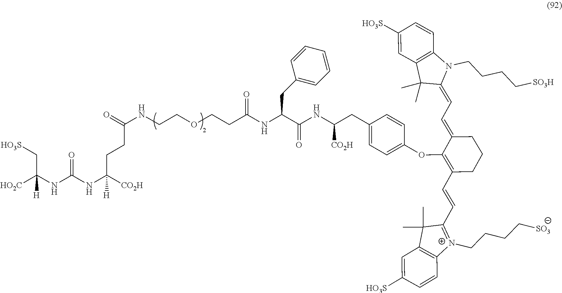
O=C(NCCOCCC(NC(C(NC(CC1=CC=C(OC2=C(C=CC3=[N+](CCCC[SO3])C4=C(C3(C)C)C=C([HO3S])C=C4)CCCC2=CC=C2N(CCCC[SO3H])C3=C(C2(C)C)C=C([HO3S])C=C3)C=C1)[CO2H])=O)CC1=CC=CC=C1)=O)CCC(NC(NC([HO2C])(C[HO3S])[H])=O)([CO2H])[H]
